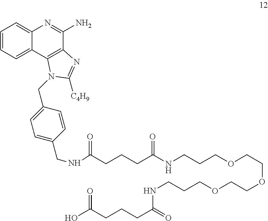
C1=CC=C2C(=C1)N=C(N)C1=C2N(CC2=CC=C(CNC(CCCC(NCCCOCCOCCOCCCNC(=O)CCCC(O)=O)=O)=O)C=C2)C([C4H9])=N1
